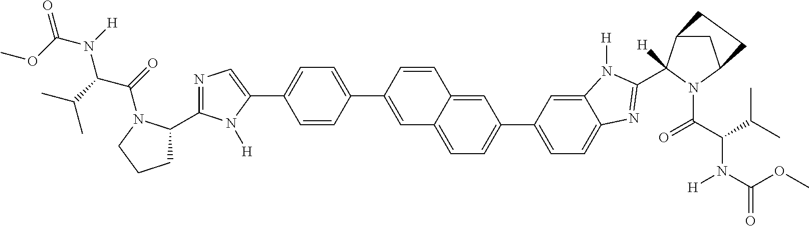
COC(=O)N(C(C(=O)N1C(C2=NC=C(C3=CC=C(C4=CC5=CC=C(C6=CC=C7C(=C6)N([H])C(C6([H])C8CC(N6C(=O)C(N([H])C(=O)OC)C(C)C)CC8)=N7)C=C5C=C4)C=C3)N2[H])CCC1)C(C)C)[H]
